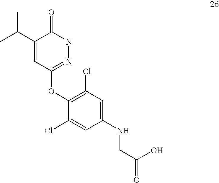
C1(C(C)C)=CC(OC2=C(Cl)C=C(NCC(O)=O)C=C2Cl)=NNC1=O
